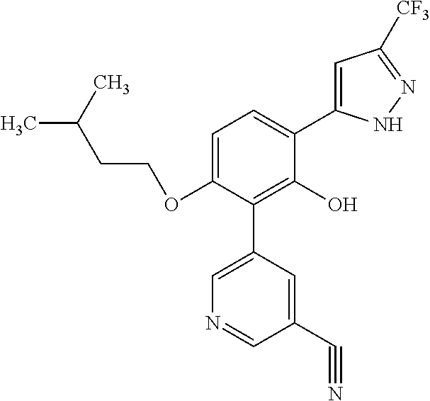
C1(OCCC(C)C)=CC=C(C2=CC([CF3])=NN2)C(O)=C1C1=CN=CC(C#N)=C1
